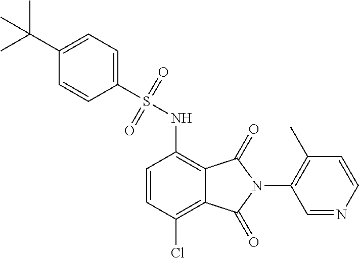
C1=CC(Cl)=C2C(=C1NS(C1=CC=C(C(C)(C)C)C=C1)(=O)=O)C(=O)N(C1=C(C)C=CN=C1)C2=O
